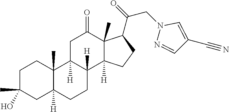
C1C(C)(O)CC2([H])C(C)(C1)C1([H])C([H])(CC2)C2([H])C(C)(C(=O)C1)C(C(=O)CN1N=CC(C#N)=C1)CC2
